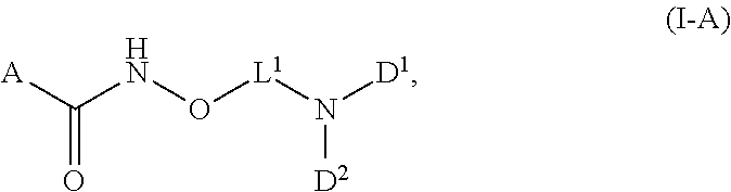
[L1](ONC([A])=O)N([D2])[D1]
